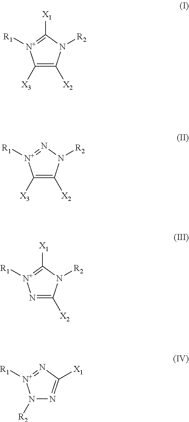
C1([X3])=C([X2])N([R2])C([X1])=[N+]1[R1].C1([X3])=C([X2])N([R2])N=[N+]1[R1].N1=C([X2])N([R2])C([X1])=[N+]1[R1].N1([R2])N=C([X1])N=[N+]1[R1]
